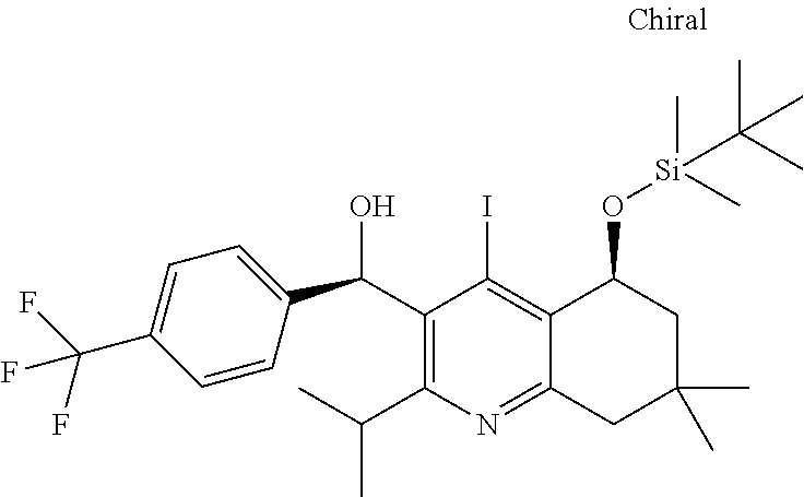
C1(C(C2=CC=C(C(F)(F)F)C=C2)O)=C(C(C)C)N=C2C(=C1I)C(O[Si](C(C)(C)C)(C)C)CC(C)(C)C2
